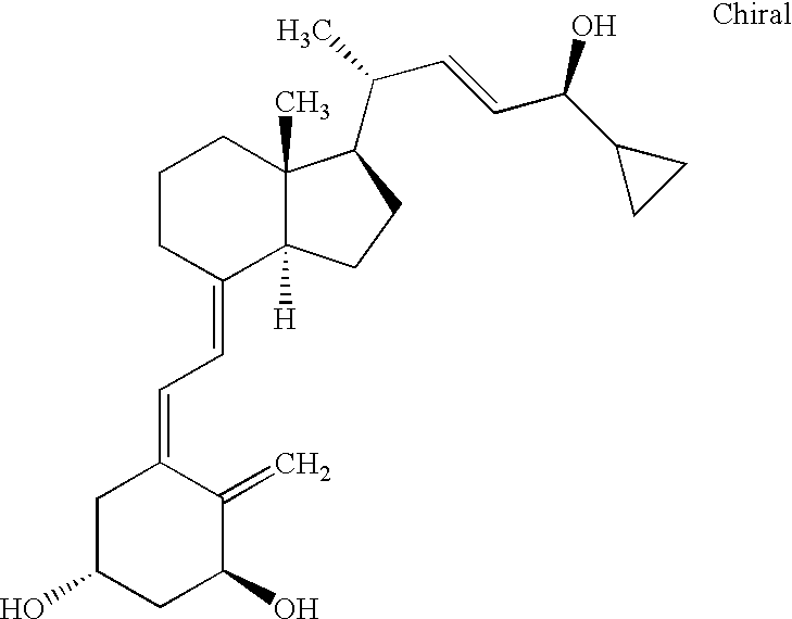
C1C(O)CC(O)C(=C)C1=CC=C1C2([H])C(C)(CCC1)C(C(C)C=CC(C1CC1)O)CC2
